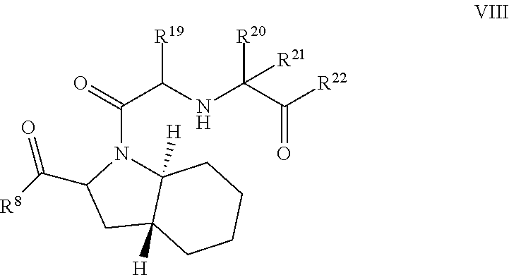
C(N1C2([H])C([H])(CC1C(=O)[R8])CCCC2)(C(NC(C([R22])=O)([R20])[R21])[R19])=O
